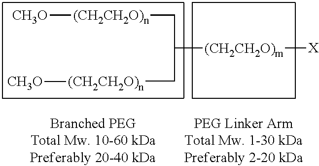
[CH3O][(CH2CH2O)n]CC(C[(CH2CH2O)n][CH3O])[(CH2CH2O)m][X]
